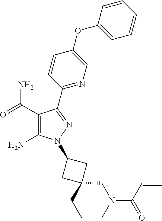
C1(C(=O)N)=C(N)N(C2CC3(C2)CCCN(C(C=C)=O)C3)N=C1C1=NC=C(OC2=CC=CC=C2)C=C1
